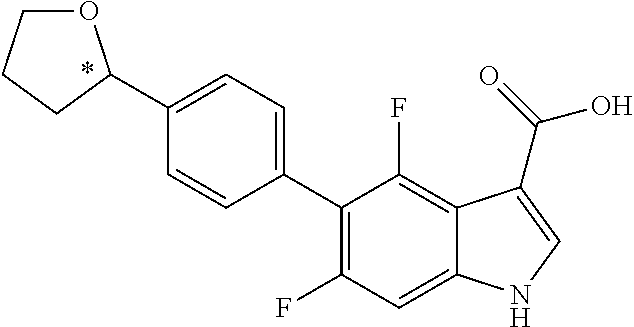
C1(C2=C(F)C=C3C(=C2F)C(C(=O)O)=CN3)=CC=C(C2OCCC2)C=C1
